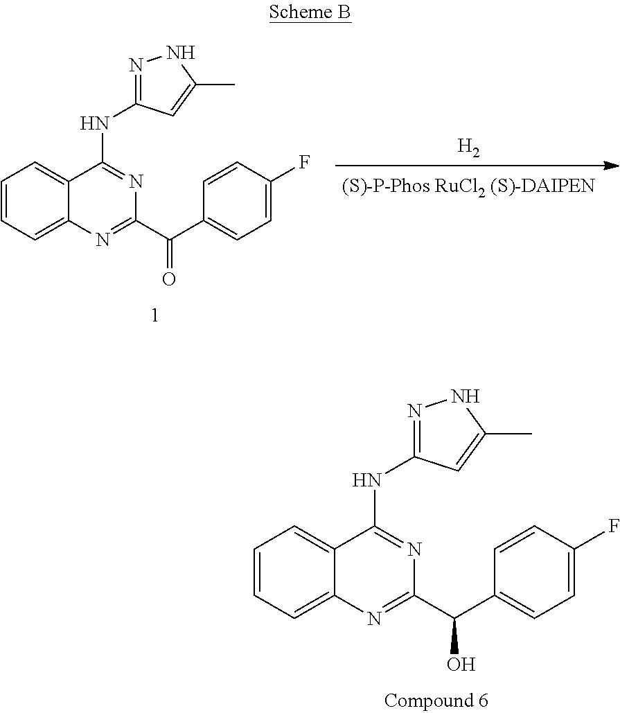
C1=CC=C2C(=C1)C(NC1=NNC(C)=C1)=NC(C(C1=CC=C(F)C=C1)O)=N2.[H2].C1=CC=C2C(=C1)C(NC1=NNC(C)=C1)=NC(C(C1=CC=C(F)C=C1)=O)=N2
